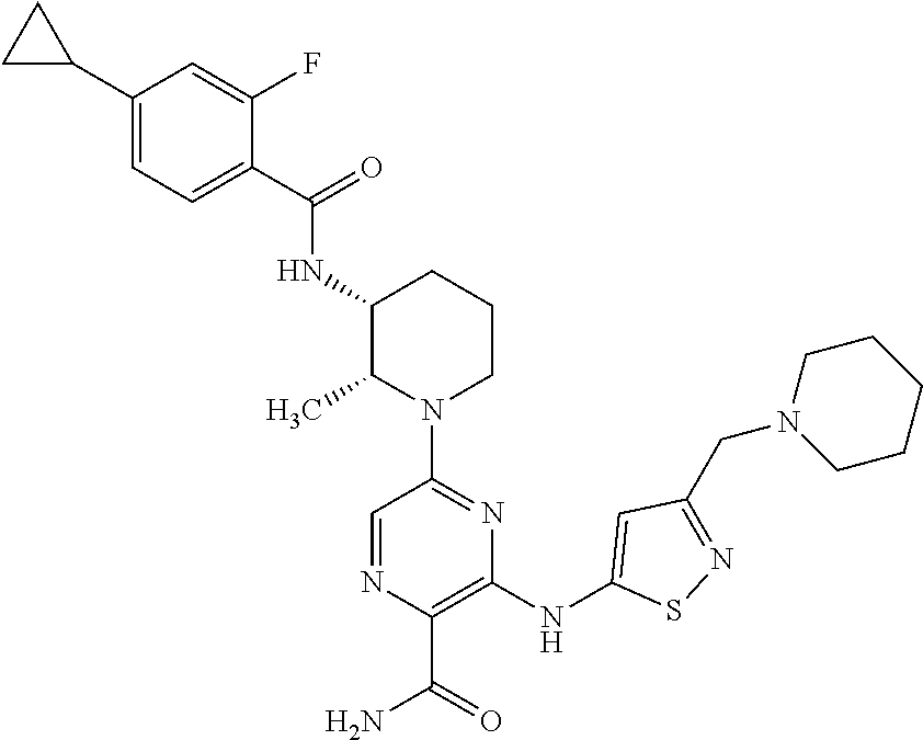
C1=C(F)C(C(=O)NC2C(C)N(C3=NC(NC4=CC(CN5CCCCC5)=NS4)=C(C(=O)N)N=C3)CCC2)=CC=C1C1CC1
